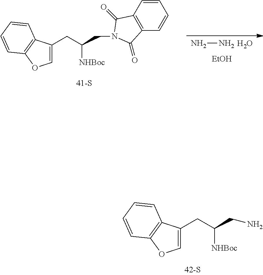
C1=C(CC(CN)[NHBoc])C2=C(O1)C=CC=C2.NN.O.[EtOH].C1=C(CC(CN2C(=O)C3=C(C=CC=C3)C2=O)[NHBoc])C2=C(O1)C=CC=C2
